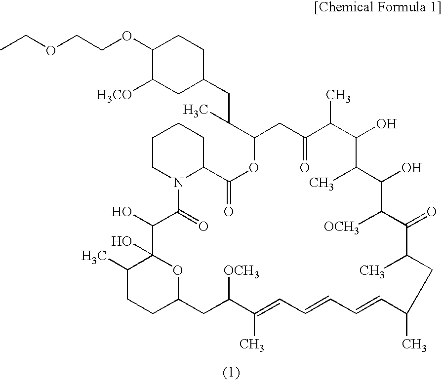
C1(OCCOCC)C([H3CO])CC(CC(C)C2CC(=O)C(C)C(O)C(C)C(O)C([OCH3])C(=O)C(C)CC(C)C=CC=CC=C(C)C([OCH3])CC3CCC(C)C(O)(C(O)C(=O)N4C(C(=O)O2)CCCC4)O3)CC1
